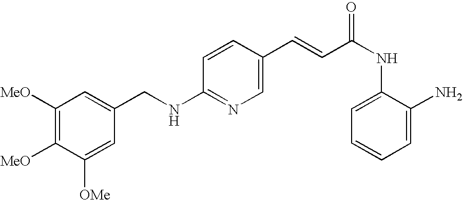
C(NC1=NC=C(C=CC(NC2=CC=CC=C2N)=O)C=C1)C1=CC([MeO])=C([MeO])C([OMe])=C1
